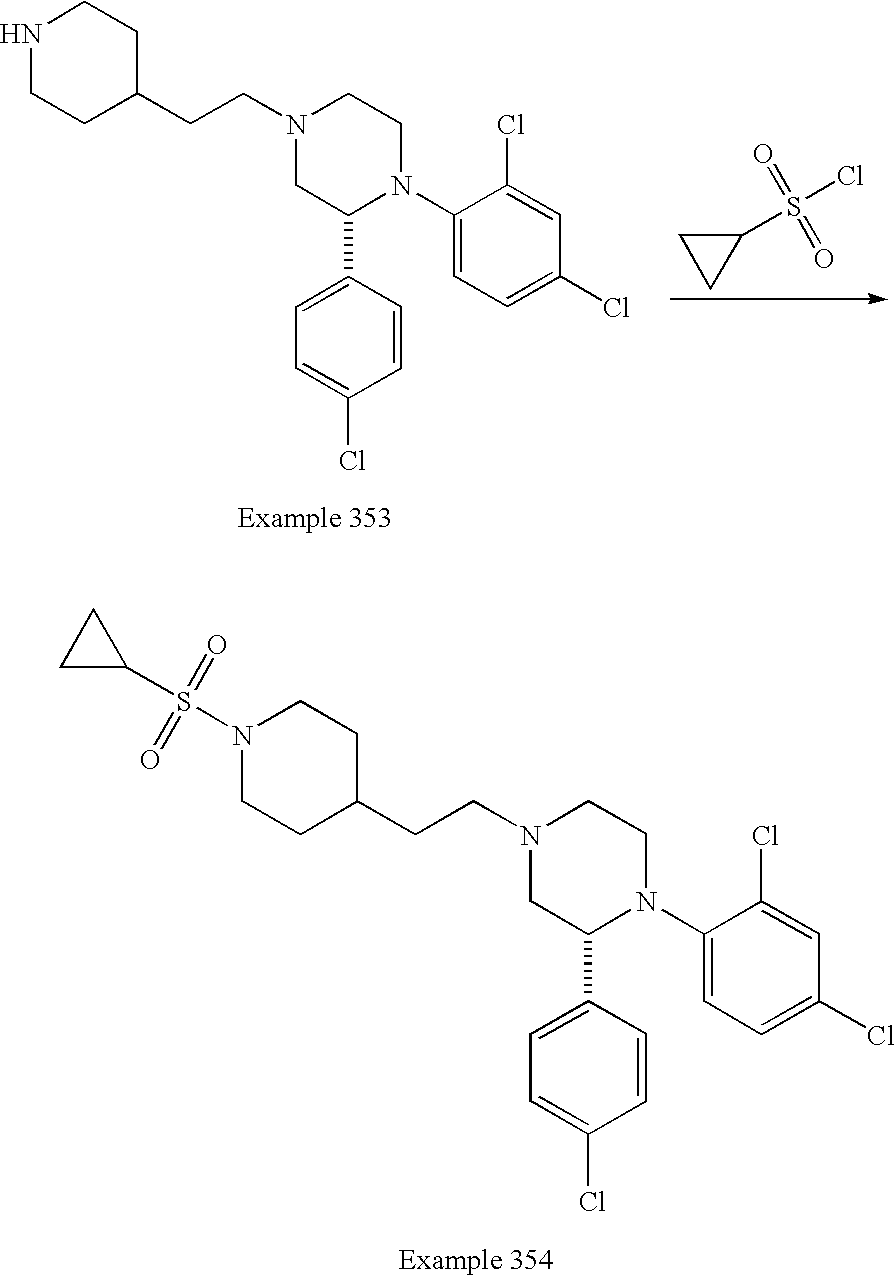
N1CCC(CCN2CC(C3=CC=C(Cl)C=C3)N(C3=CC=C(Cl)C=C3Cl)CC2)CC1.C1(S(Cl)(=O)=O)CC1.N1(S(C2CC2)(=O)=O)CCC(CCN2CC(C3=CC=C(Cl)C=C3)N(C3=CC=C(Cl)C=C3Cl)CC2)CC1
